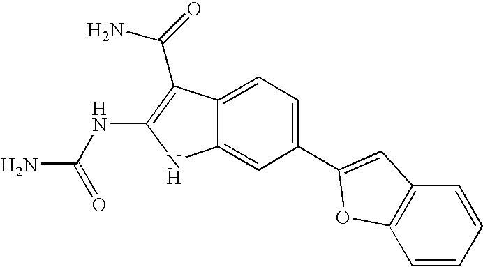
C1(C2=CC3=C(C=CC=C3)O2)=CC=C2C(=C1)NC(NC(N)=O)=C2C(N)=O
